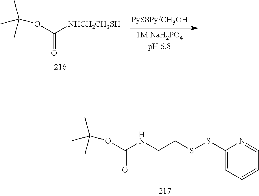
[NHCH2CH3SH]C(=O)OC(C)(C)C.N(C(=O)OC(C)(C)C)CCSSC1=CC=CC=N1
